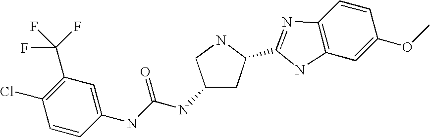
C1(NC(NC2=CC(C(F)(F)F)=C(Cl)C=C2)=O)CC(C2=NC3=C(C=C(OC)C=C3)N2)NC1
